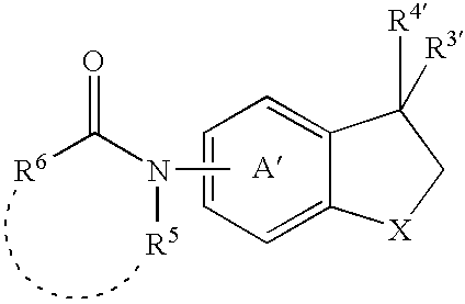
C1=C2C(=CC=C1)C([R4])([R3])C[X]2.CN([R5])C(=O)[R6]
